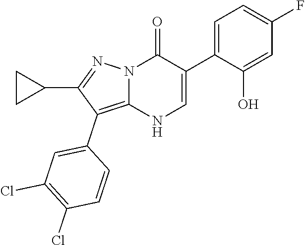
O=C1N2C(=C(C3=CC(Cl)=C(Cl)C=C3)C(C3CC3)=N2)NC=C1C1=CC=C(F)C=C1O
